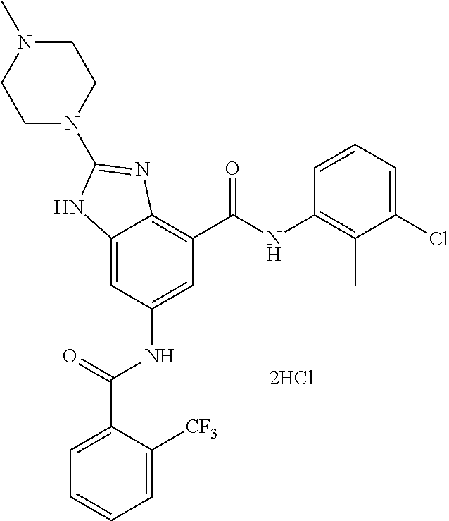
[2HCl].C12=CC(NC(C3=CC=CC=C3[CF3])=O)=CC(C(NC3=C(C)C(Cl)=CC=C3)=O)=C1N=C(N1CCN(C)CC1)N2
